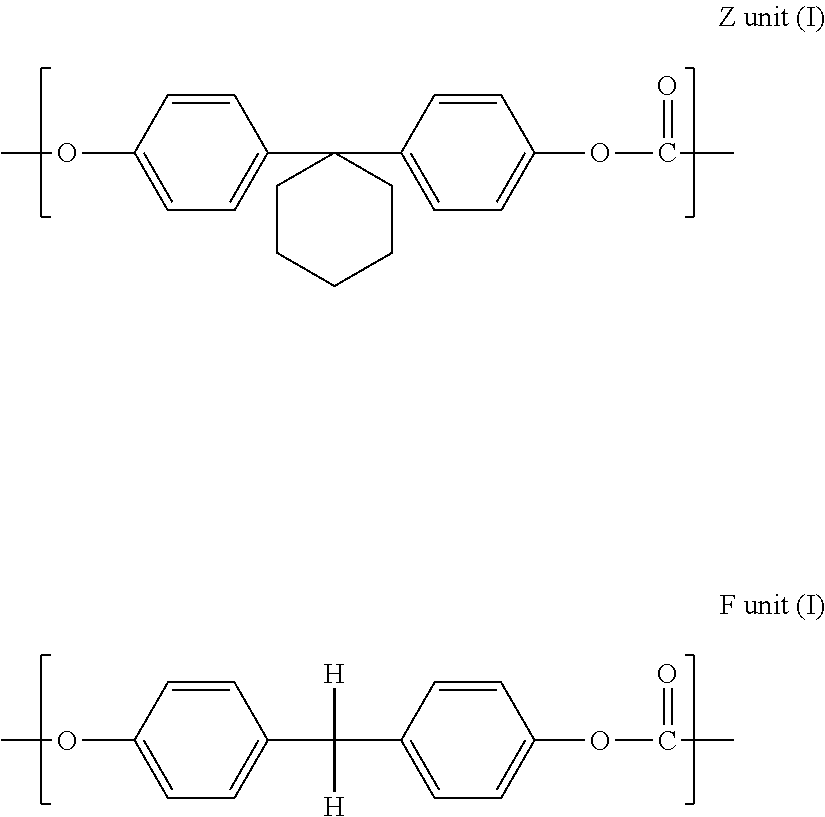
COC1=CC=C(C2(C3=CC=C(OC(C)=O)C=C3)CCCCC2)C=C1.COC1=CC=C(C(C2=CC=C(OC(C)=O)C=C2)([H])[H])C=C1
